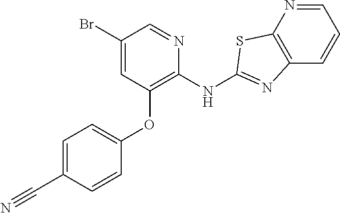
C1(Br)=CC(OC2=CC=C(C#N)C=C2)=C(NC2=NC3=C(N=CC=C3)S2)N=C1
